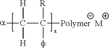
[a]C(C([Polymer  M])([R])[f])([H])[H]
